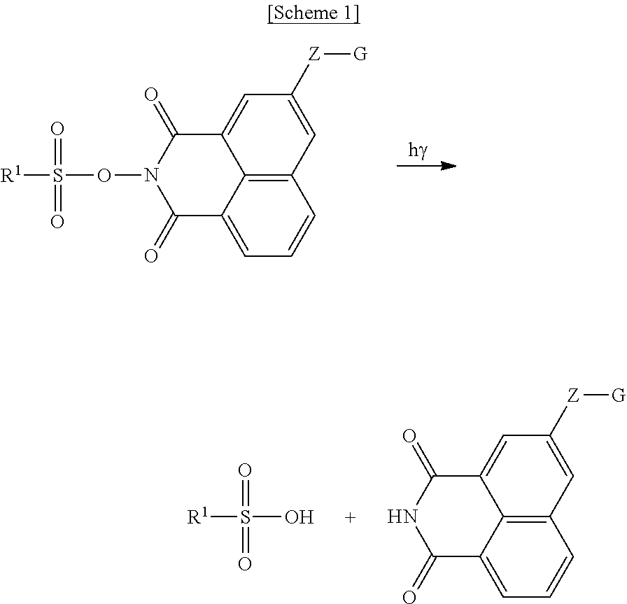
C12=C3C(=CC=C1)C(=O)N(OS([R1])(=O)=O)C(=O)C3=CC([Z][G])=C2.C12=C3C(=CC=C1)C(=O)NC(=O)C3=CC([Z][G])=C2.OS([R1])(=O)=O
